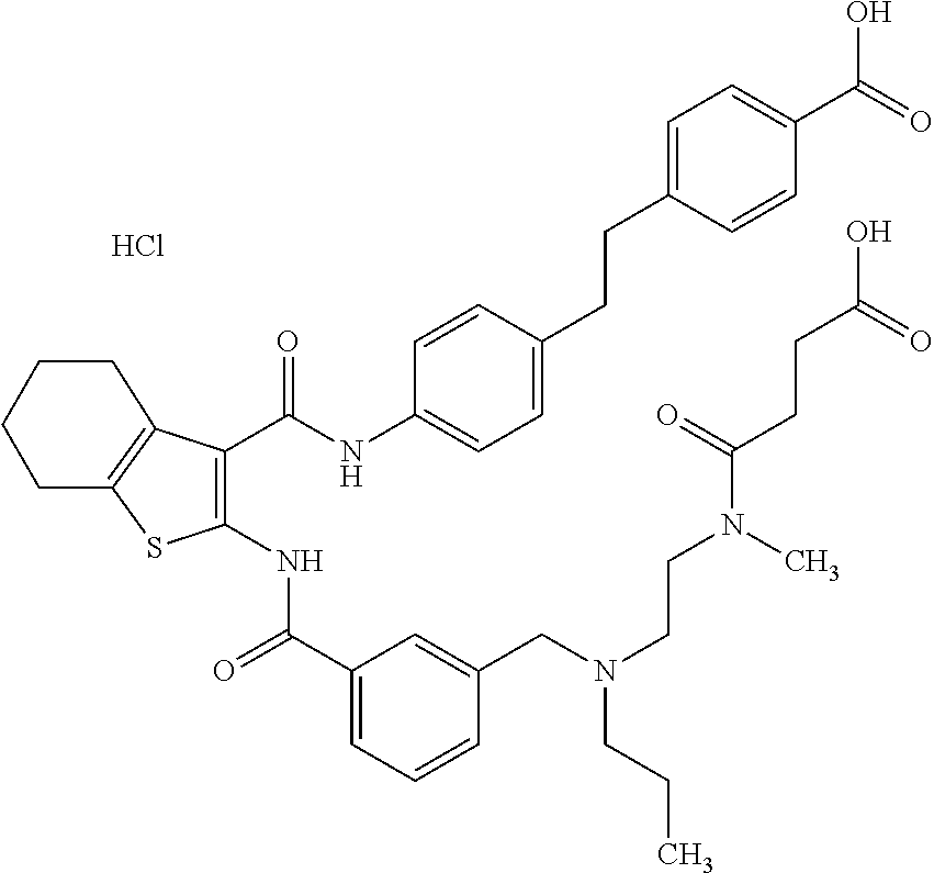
C1(C(=O)NC2=C(C(NC3=CC=C(CCC4=CC=C(C(O)=O)C=C4)C=C3)=O)C3=C(S2)CCCC3)=CC=CC(CN(CCN(C(=O)CCC(O)=O)C)CCC)=C1.Cl
